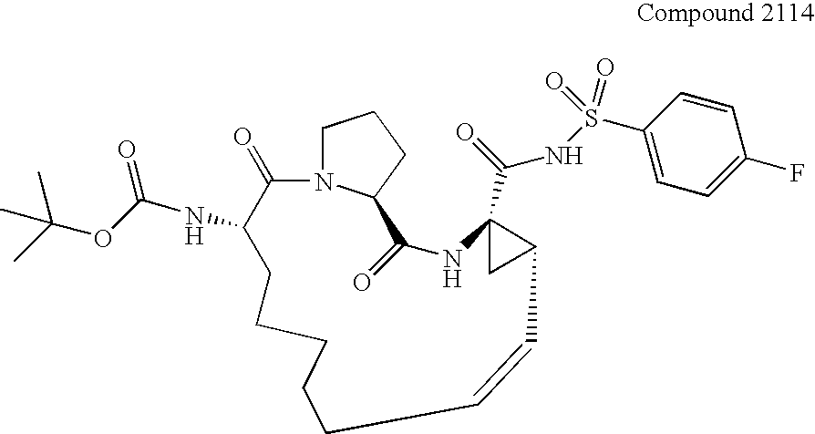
C1N2C(CC1)C(=O)NC1(C(NS(C3=CC=C(F)C=C3)(=O)=O)=O)CC1C=CCCCCCC(NC(OC(C)(C)C)=O)C2=O
